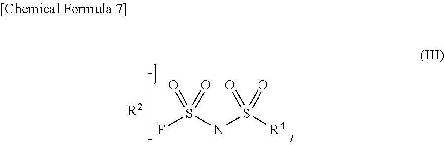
FS(NS([R4])(=O)=O)(=O)=O.[R2]
